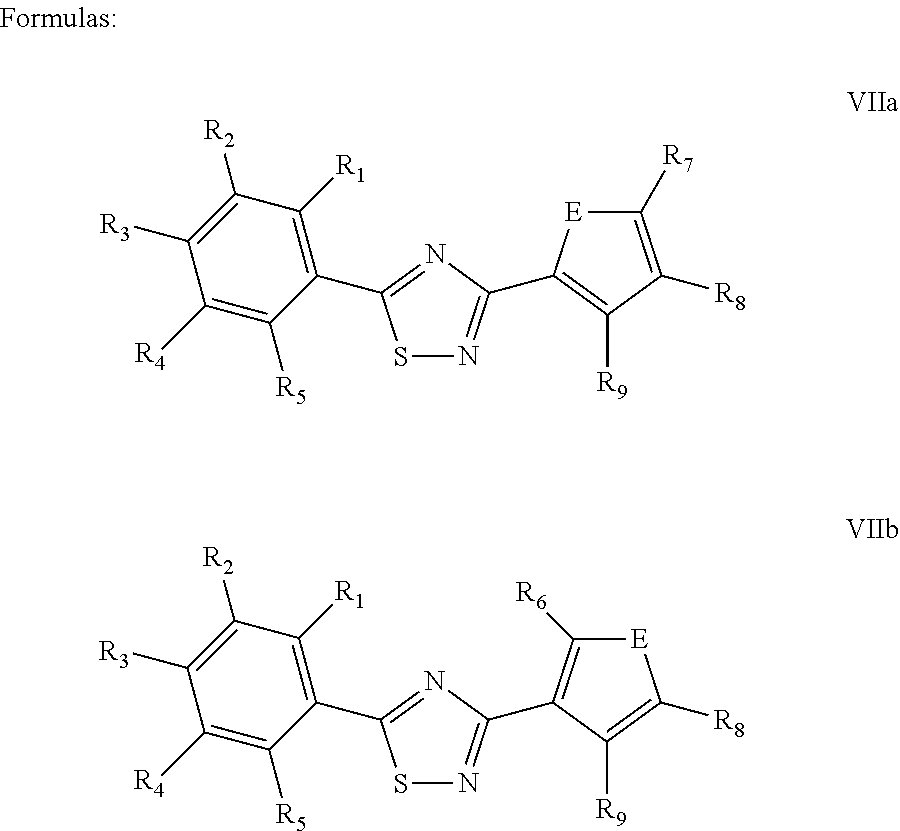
S1N=C(C2=C([R6])[E]C([R8])=C2[R9])N=C1C1=C([R1])C([R2])=C([R3])C([R4])=C1[R5].S1N=C(C2=C([R9])C([R8])=C([R7])[E]2)N=C1C1=C([R1])C([R2])=C([R3])C([R4])=C1[R5]
